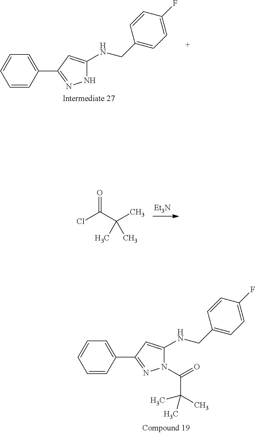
C1=CC(C2=NNC(NCC3=CC=C(F)C=C3)=C2)=CC=C1.[Et3N].ClC(C(C)(C)C)=O.C1=CC(C2=NN(C(=O)C(C)(C)C)C(NCC3=CC=C(F)C=C3)=C2)=CC=C1
